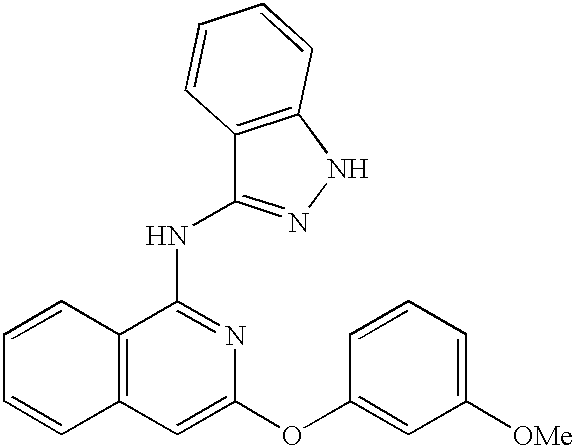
C12=C(C(NC3=NNC4=C3C=CC=C4)=NC(OC3=CC([OMe])=CC=C3)=C1)C=CC=C2
